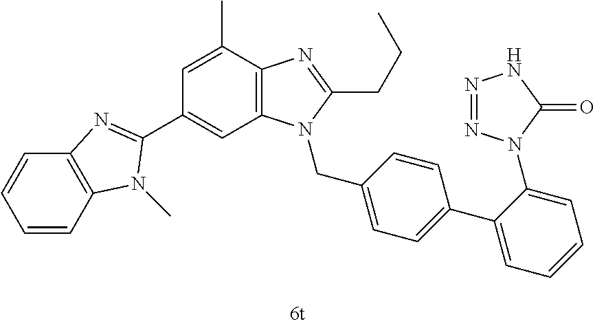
C12=C(C(C)=CC(C3=NC4=C(C=CC=C4)N3C)=C1)N=C(CCC)N2CC1=CC=C(C2=CC=CC=C2N2N=NNC2=O)C=C1
